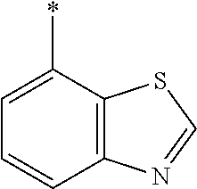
C12=C(C(*)=CC=C1)SC=N2
